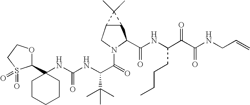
C1(NC(NC(C(=O)N2C(C(NC(C(C(NCC=C)=O)=O)CCCC)=O)C3C(C2)C3(C)C)C(C)(C)C)=O)(C2OCCS2(=O)=O)CCCCC1
